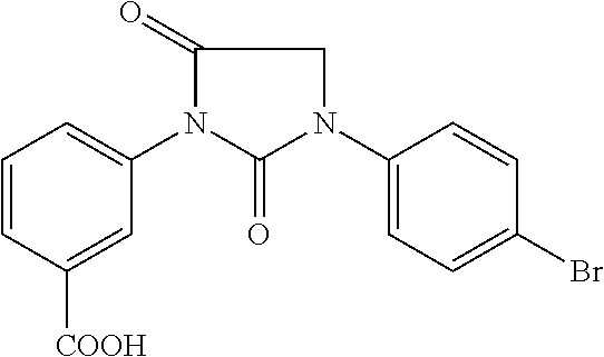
C1=CC([COOH])=CC(N2C(=O)N(C3=CC=C(Br)C=C3)CC2=O)=C1
